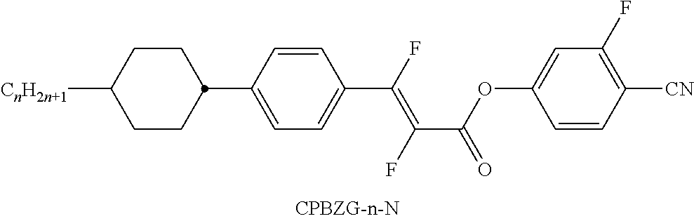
[CnH2n+1]C1CCC(C2=CC=C(C(F)=C(C(OC3=CC(F)=C([CN])C=C3)=O)F)C=C2)CC1
